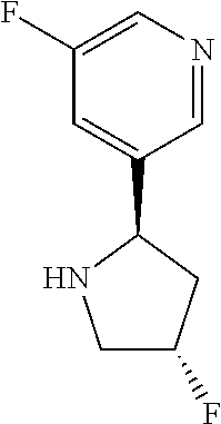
C1(F)=CN=CC(C2NCC(F)C2)=C1
